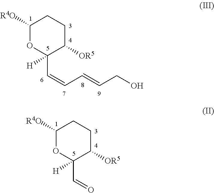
C1([R4O])OC(C=O)([H])C([OR5])CC1.C1([R4O])OC(C=CC=CCO)([H])C([OR5])CC1
